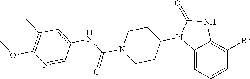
C1(=O)NC2=C(Br)C=CC=C2N1C1CCN(C(NC2=CC(C)=C(OC)N=C2)=O)CC1
